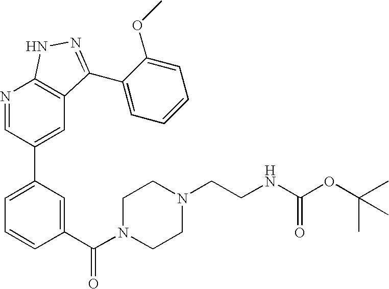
N1=CC(C2=CC=CC(C(N3CCN(CCNC(=O)OC(C)(C)C)CC3)=O)=C2)=CC2=C1NN=C2C1=CC=CC=C1OC
